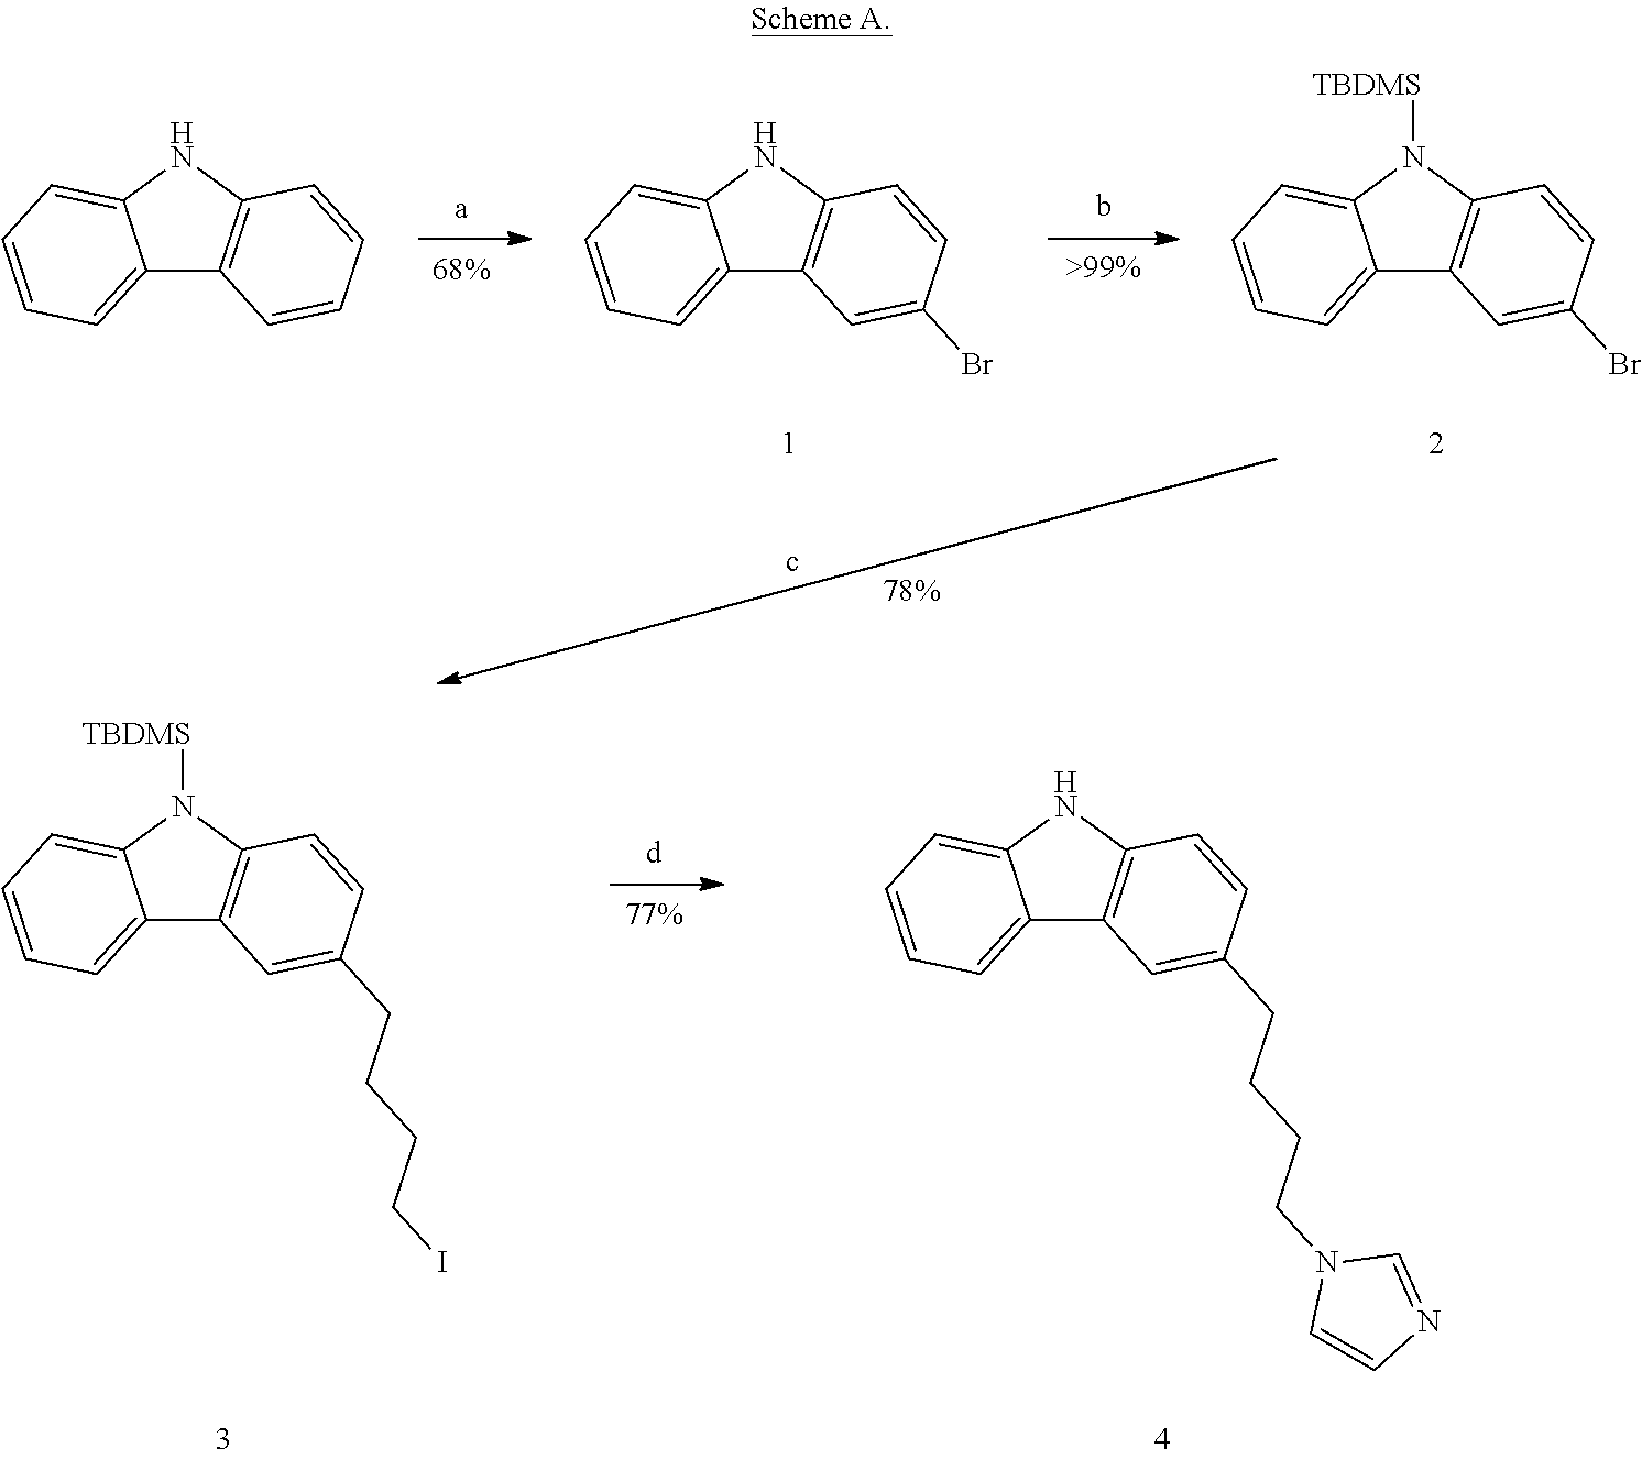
C12=CC=CC=C1NC1=C2C=C(CCCCN2C=CN=C2)C=C1.C12=CC=CC=C1N([TBDMS])C1=C2C=C(CCCCI)C=C1.C12=CC=CC=C1N([TBDMS])C1=C2C=C(Br)C=C1.C12=CC=CC=C1NC1=C2C=C(Br)C=C1.C12=CC=CC=C1NC1=C2C=CC=C1
